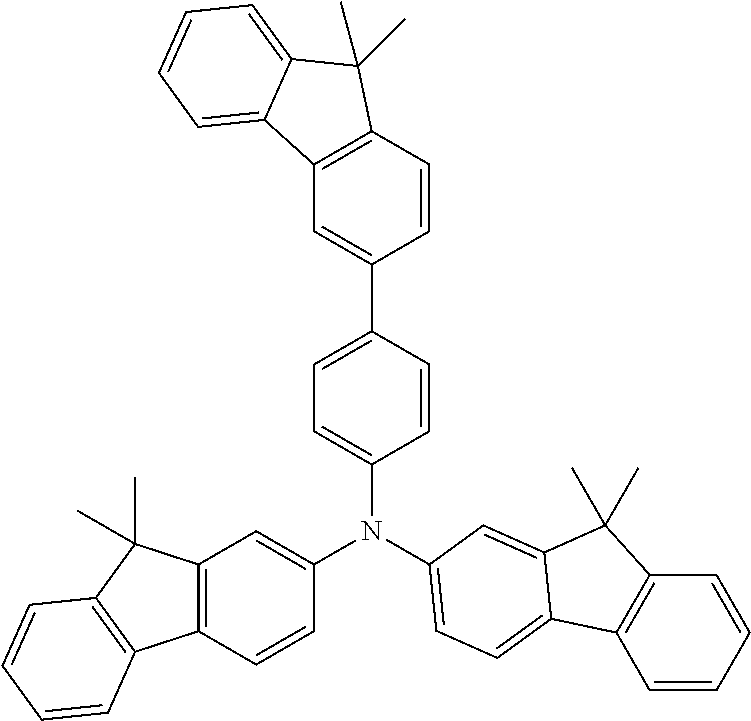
C1(N(C2=CC3=C(C=C2)C2=C(C3(C)C)C=CC=C2)C2=CC=C3C4=C(C=CC=C4)C(C)(C)C3=C2)=CC=C(C2=CC3=C(C=C2)C(C)(C)C2=CC=CC=C32)C=C1
